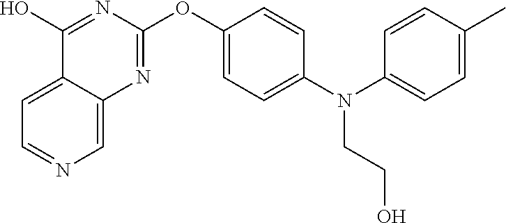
C12=CC=NC=C1N=C(OC1=CC=C(N(C3=CC=C(C)C=C3)CCO)C=C1)N=C2O
